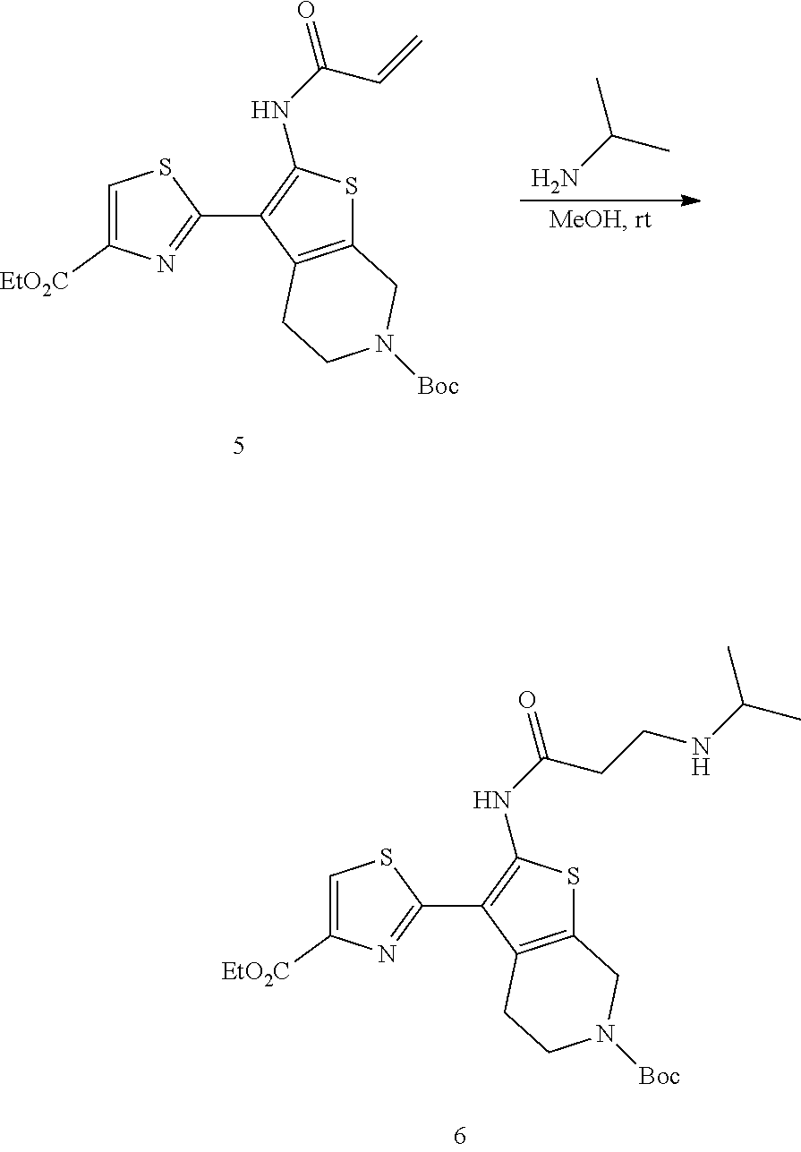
C1=C([EtO2C])N=C(C2=C(NC(=O)CCNC(C)C)SC3=C2CCN([Boc])C3)S1.C1=C([EtO2C])N=C(C2=C(NC(=O)C=C)SC3=C2CCN([Boc])C3)S1.NC(C)C
